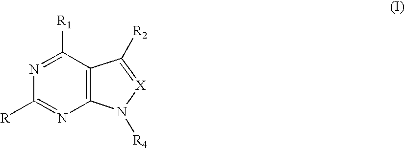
C1([R])=NC2=C(C([R1])=N1)C([R2])=[X]N2[R4]
